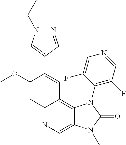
C1(OC)=CC2=NC=C3C(=C2C=C1C1=CN(CC)N=C1)N(C1=C(F)C=NC=C1F)C(=O)N3C
